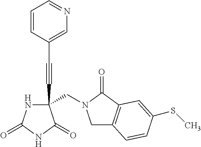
C1(C#CC2=CN=CC=C2)(CN2CC3=C(C2=O)C=C(SC)C=C3)NC(=O)NC1=O
